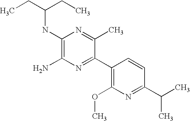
CCC(CC)NC1=C(N)N=C(C2=C(OC)N=C(C(C)C)C=C2)C(C)=N1
